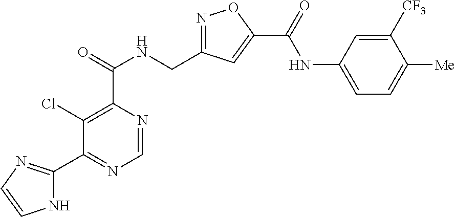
C1=NC(C(=O)NCC2=NOC(C(=O)NC3=CC=C([Me])C([CF3])=C3)=C2)=C(Cl)C(C2=NC=CN2)=N1
